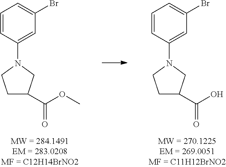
C1=CC(N2CC(C(OC)=O)CC2)=CC(Br)=C1.C1=CC(N2CC(C(O)=O)CC2)=CC(Br)=C1
